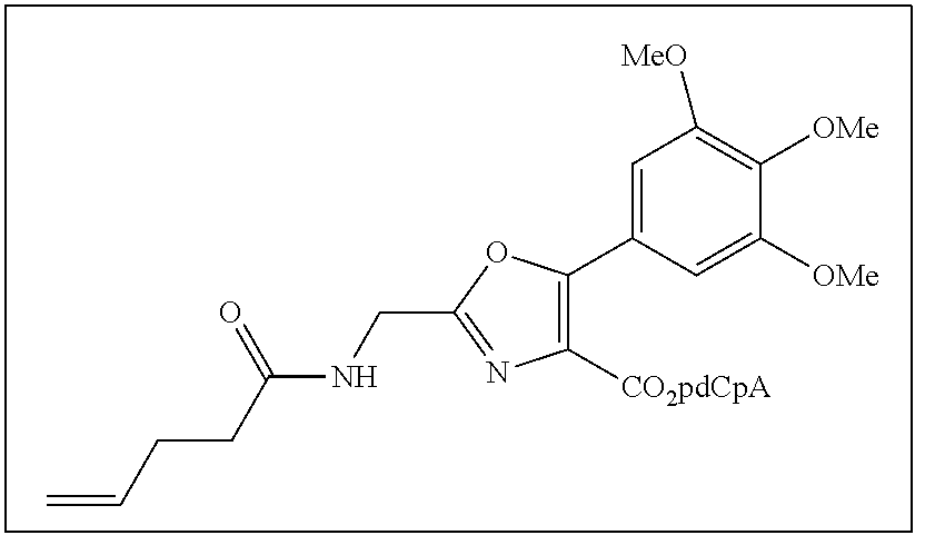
C1([CO2pdCpA])=C(C2=CC([MeO])=C([OMe])C([OMe])=C2)OC(CNC(CCC=C)=O)=N1
